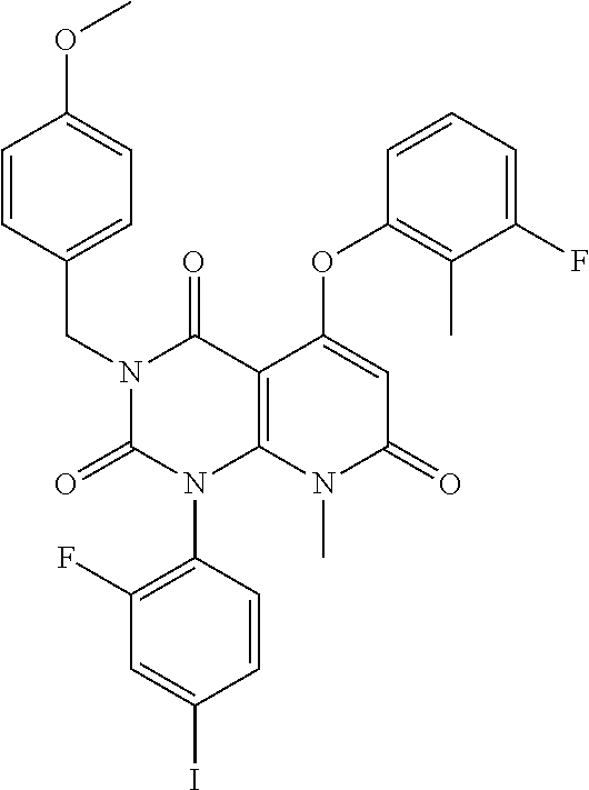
C1(F)=C(N2C3=C(C(=O)N(CC4=CC=C(OC)C=C4)C2=O)C(OC2=C(C)C(F)=CC=C2)=CC(=O)N3C)C=CC(I)=C1
